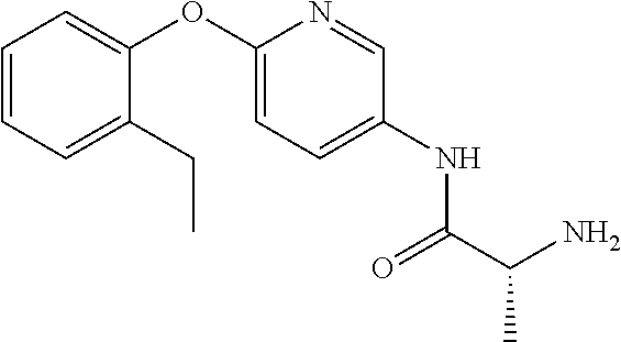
C1=C(OC2=CC=CC=C2CC)N=CC(NC(C(N)C)=O)=C1
